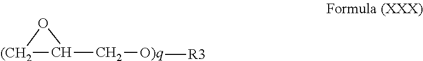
[(CH2]1C(C[O)q][R3])O1
